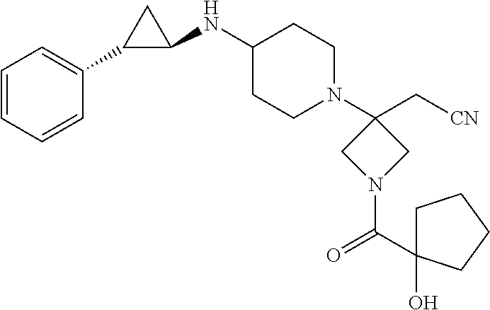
C1=CC=CC(C2C(NC3CCN(C4(C[CN])CN(C(C5(O)CCCC5)=O)C4)CC3)C2)=C1
